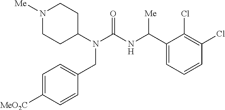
N1([Me])CCC(N(C(NC(C2=CC=CC(Cl)=C2Cl)[Me])=O)CC2=CC=C([MeO2C])C=C2)CC1
